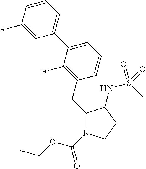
C1(CC2=C(F)C(C3=CC=CC(F)=C3)=CC=C2)N(C(=O)OCC)CCC1NS(C)(=O)=O
